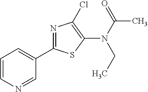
N(C(=O)C)(C1=C(Cl)N=C(C2=CC=CN=C2)S1)CC
